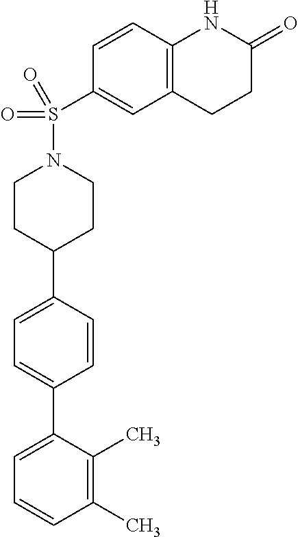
C1(C)=C(C)C(C2=CC=C(C3CCN(S(C4=CC5=C(C=C4)NC(=O)CC5)(=O)=O)CC3)C=C2)=CC=C1
